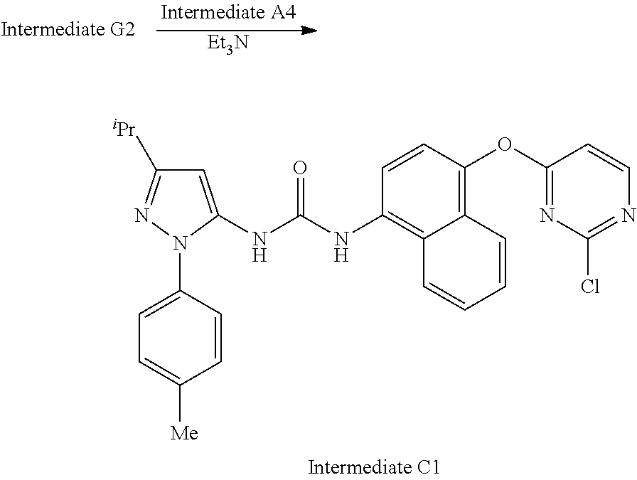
[Et3N].[iPr]C1=NN(C2=CC=C([Me])C=C2)C(NC(NC2=C3C(=C(OC4=NC(Cl)=NC=C4)C=C2)C=CC=C3)=O)=C1
